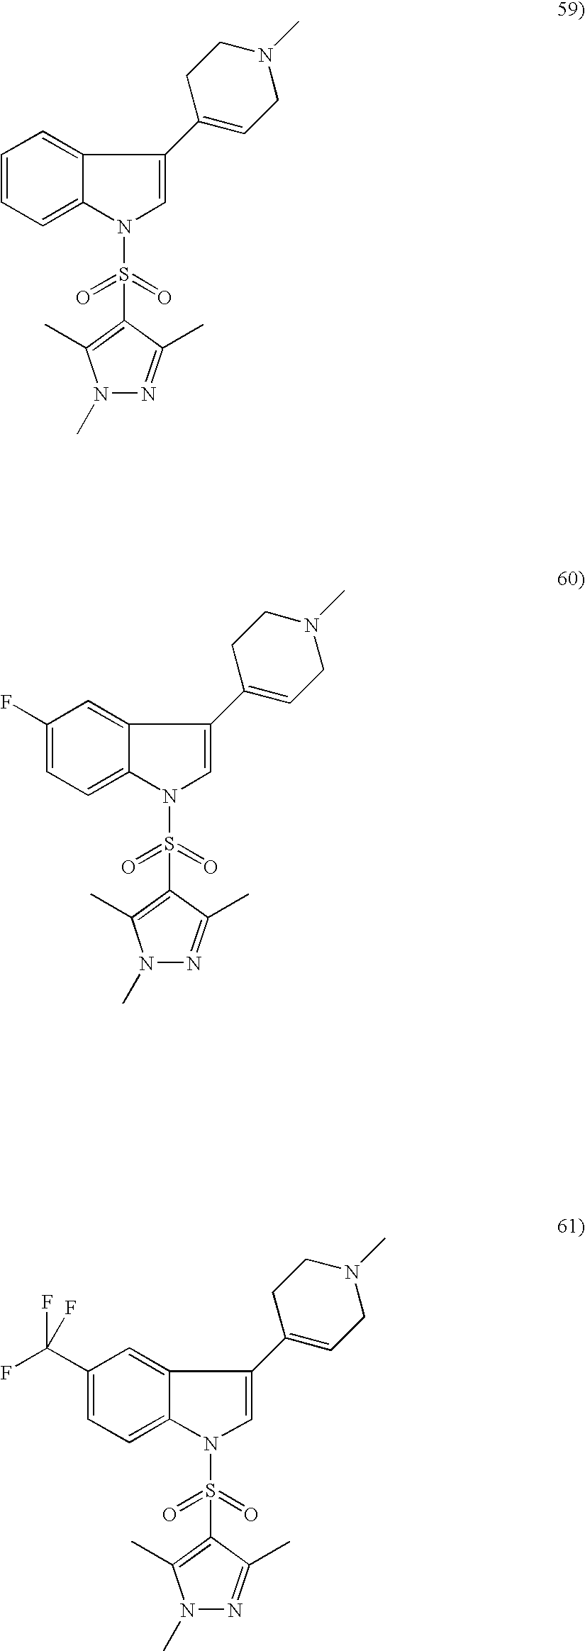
C1=CC=C2C(=C1)C(C1=CCN(C)CC1)=CN2S(=O)(=O)C1=C(C)N(C)N=C1C.C1(F)=CC=C2C(=C1)C(C1=CCN(C)CC1)=CN2S(=O)(=O)C1=C(C)N(C)N=C1C.C1(C(F)(F)F)=CC=C2C(=C1)C(C1=CCN(C)CC1)=CN2S(=O)(=O)C1=C(C)N(C)N=C1C
